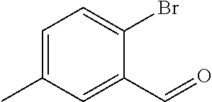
C1=C(C)C=C(C=O)C(Br)=C1
